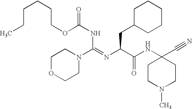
C1OCCN(C(=NC(C(NC2(C#N)CCN(C)CC2)=O)CC2CCCCC2)NC(OCCCCCC)=O)C1
